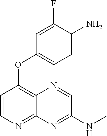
C1=C(F)C(N)=CC=C1OC1=C2C(=NC=C1)N=C(NC)C=N2
